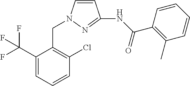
C1=CN(CC2=C(Cl)C=CC=C2C(F)(F)F)N=C1NC(C1=C(C)C=CC=C1)=O
